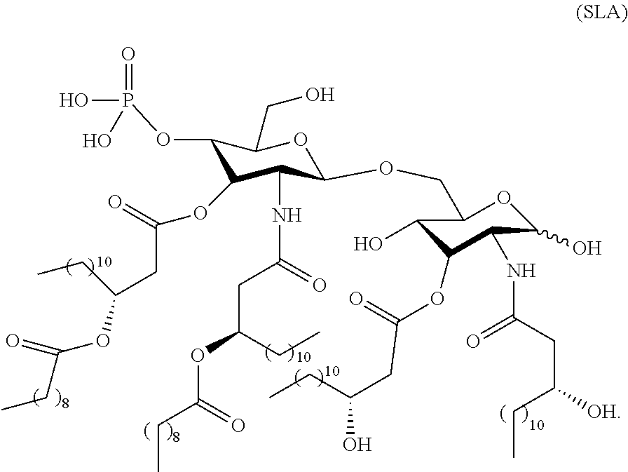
C1(OP(O)(=O)O)C(OC(CC(OC(=O)CC)CC)=O)C(NC(CC(OC(CC)=O)CC)=O)C(OCC2C(O)C(OC(CC(O)CC)=O)C(NC(CC([OH])CC)=O)C(O)O2)OC1CO
